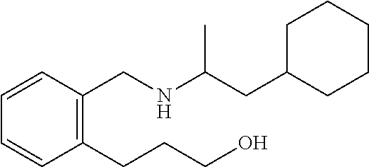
C1=CC=CC(CNC(CC2CCCCC2)C)=C1CCCO
